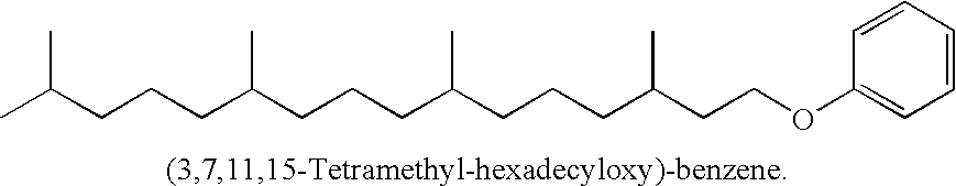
CC(CCCC(CCCC(CCCC(CCOC1=CC=CC=C1)C)C)C)C
